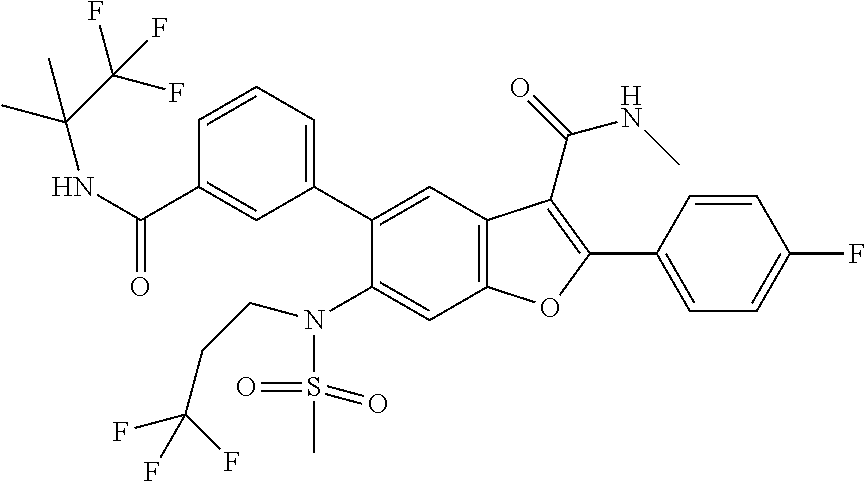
C1=CC(C2=C(C(=O)NC)C3=C(C=C(N(S(=O)(=O)C)CCC(F)(F)F)C(C4=CC=CC(C(NC(C(F)(F)F)(C)C)=O)=C4)=C3)O2)=CC=C1F
